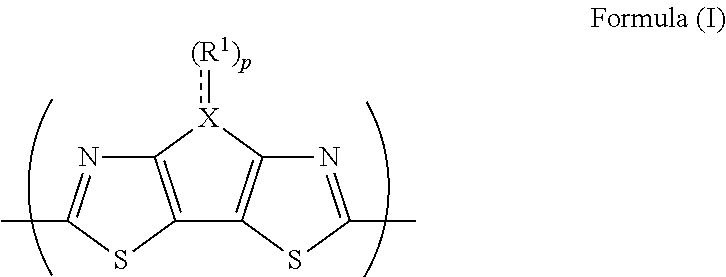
C12=C([X](:[(R1)p])C3=C1SC(C)=N3)N=C(C)S2
